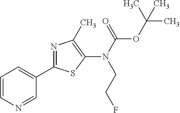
C1(C2=NC(C)=C(N(C(OC(C)(C)C)=O)CCF)S2)=CC=CN=C1
